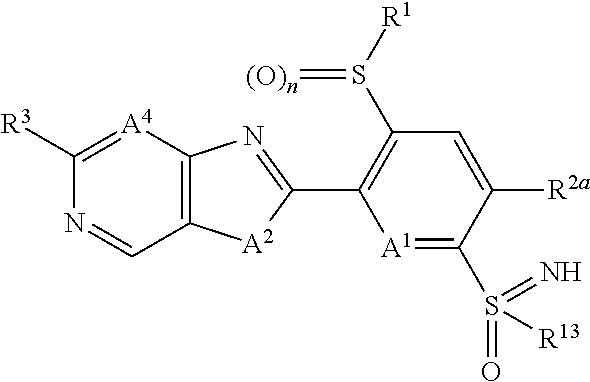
[A1]1=C(S(=O)([R13])=N)C([R2a])=CC(S([R1])=[(O)n])=C1C1=NC2=C([A2]1)C=NC([R3])=[A4]2
